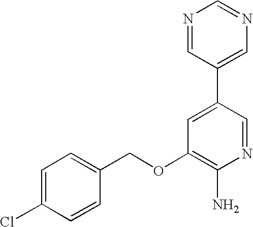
C1=C(Cl)C=CC(COC2=C(N)N=CC(C3=CN=CN=C3)=C2)=C1
